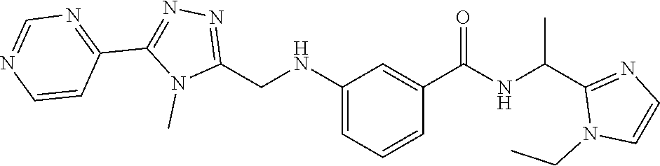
C1=NC=CC(C2=NN=C(CNC3=CC=CC(C(NC(C)C4=NC=CN4CC)=O)=C3)N2C)=N1
